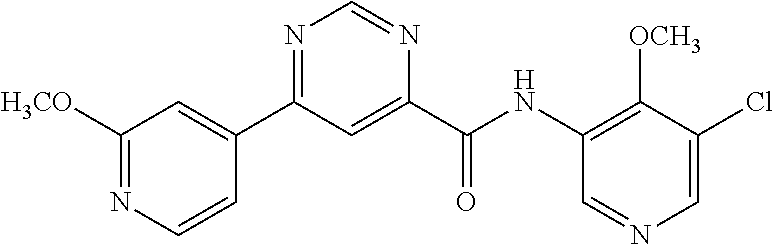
C1([H3CO])=NC=CC(C2=NC=NC(C(NC3=C([OCH3])C(Cl)=CN=C3)=O)=C2)=C1
